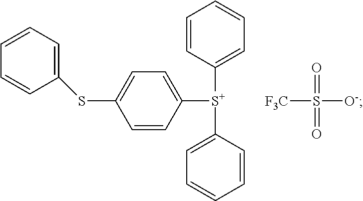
O=S(=O)([O-])[F3C].C1([S+](C2=CC=CC=C2)C2=CC=C(SC3=CC=CC=C3)C=C2)=CC=CC=C1
